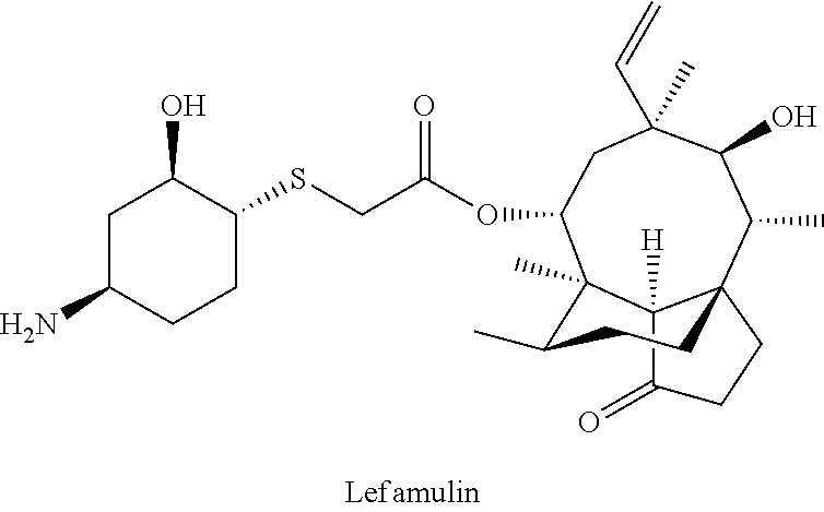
C1C(OC(CSC2C(O)CC(N)CC2)=O)C2(C)C3([H])C(=O)CCC3(C(C)C(O)C1(C=C)C)CCC2C
